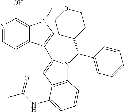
N1=CC=C2C(=C1O)N(C)C=C2C1=CC2=C(N1C(C1=CC=CC=C1)C1CCOCC1)C=CC=C2NC(C)=O
